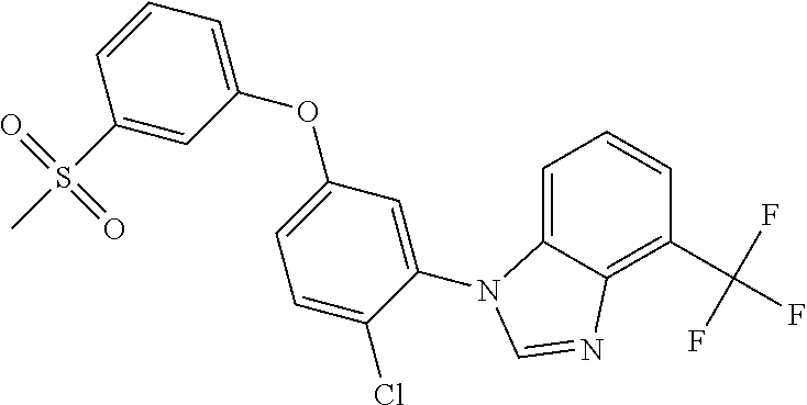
C1=C2C(=C(C(F)(F)F)C=C1)N=CN2C1=CC(OC2=CC=CC(S(C)(=O)=O)=C2)=CC=C1Cl
